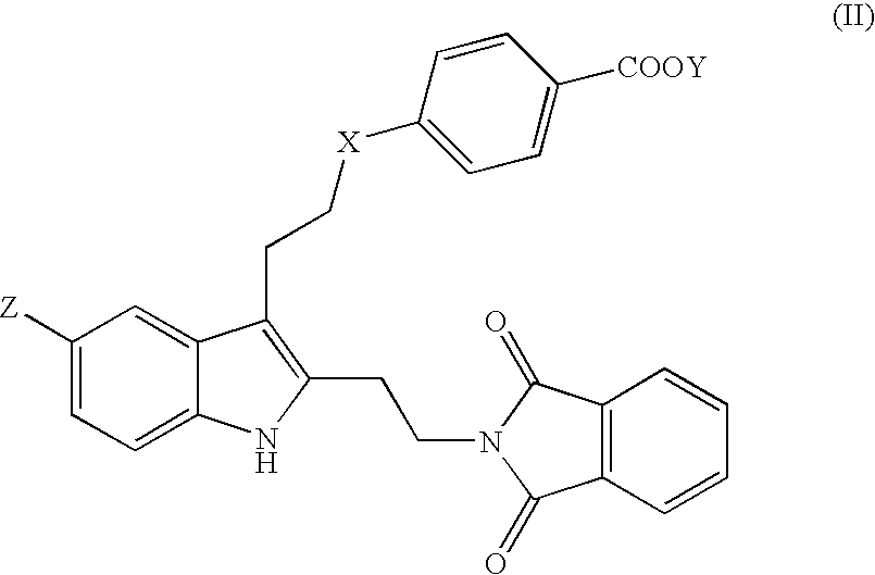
C1([Z])=CC=C2C(=C1)C(CC[X]C1=CC=C([COOY])C=C1)=C(CCN1C(=O)C3=C(C1=O)C=CC=C3)N2
